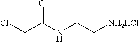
C(C(NCC[NH2HCl])=O)Cl
